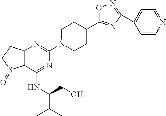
C12=C(N=C(N3CCC(C4=NC(C5=CC=NC=C5)=NO4)CC3)N=C1NC(CO)C(C)C)CCS2=O
